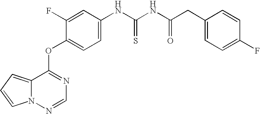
C1=C(F)C(OC2=NC=NN3C2=CC=C3)=CC=C1NC(NC(CC1=CC=C(F)C=C1)=O)=S
